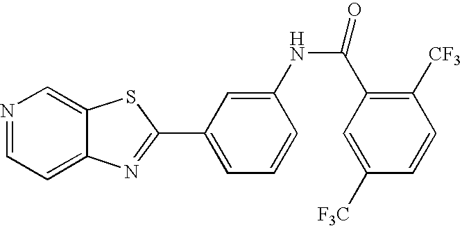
N1=CC=C2C(=C1)SC(C1=CC=CC(NC(=O)C3=C([CF3])C=CC([F3C])=C3)=C1)=N2
